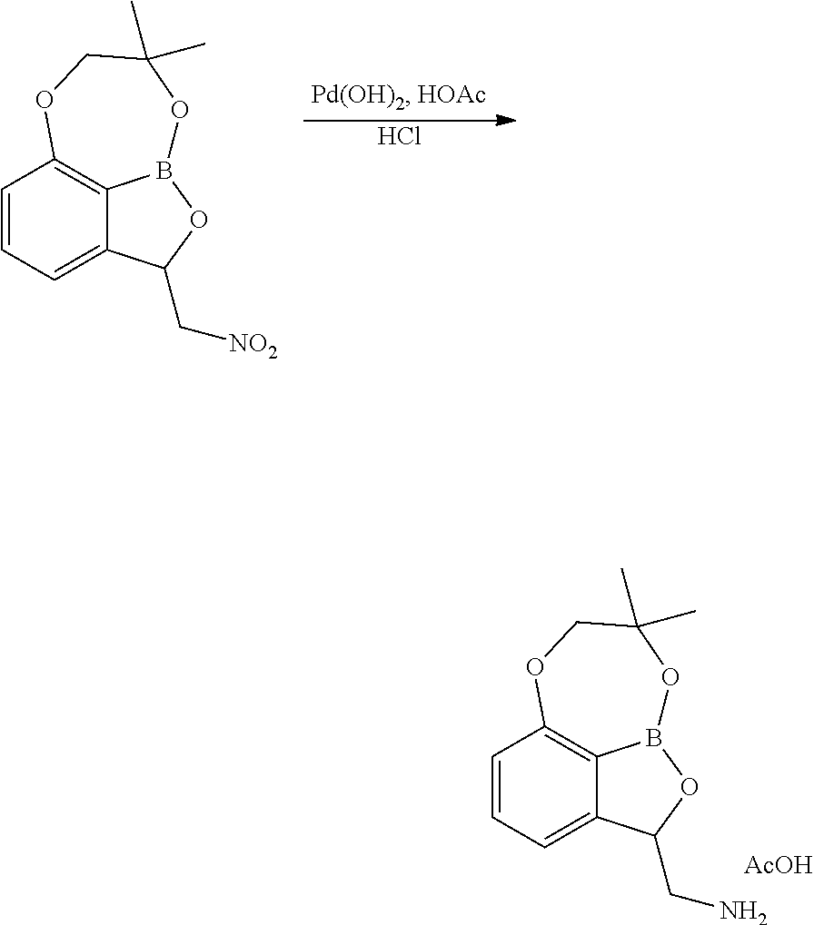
C1=CC=C2C3=C1OCC(C)(C)OB3OC2C[NO2].Cl.C1=CC=C2C3=C1OCC(C)(C)OB3OC2CN.[AcOH]
